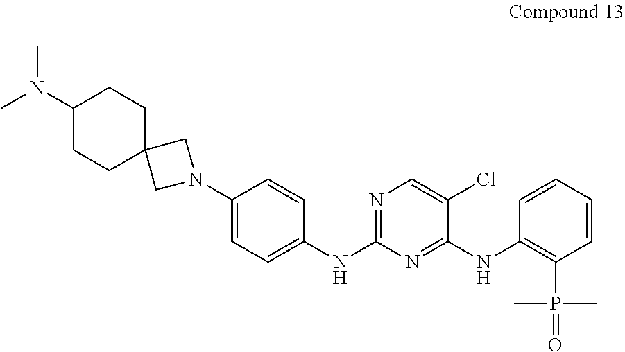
C1=CC(NC2=NC(NC3=CC=C(N4CC5(C4)CCC(N(C)C)CC5)C=C3)=NC=C2Cl)=C(P(C)(C)=O)C=C1
